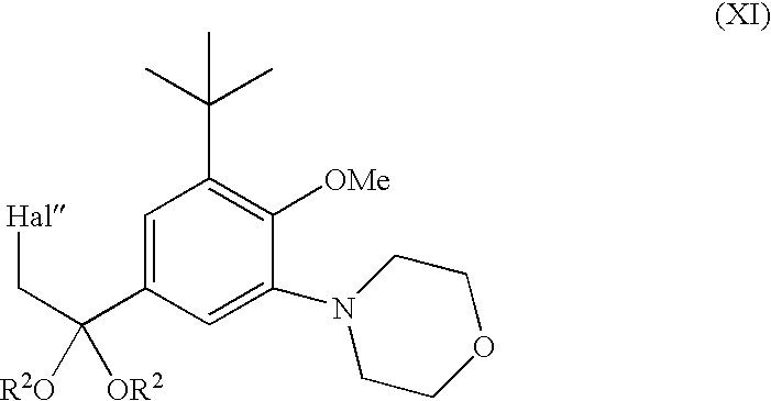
C(C(C1=CC(C(C)(C)C)=C([OMe])C(N2CCOCC2)=C1)([R2O])[OR2])[Hal]
